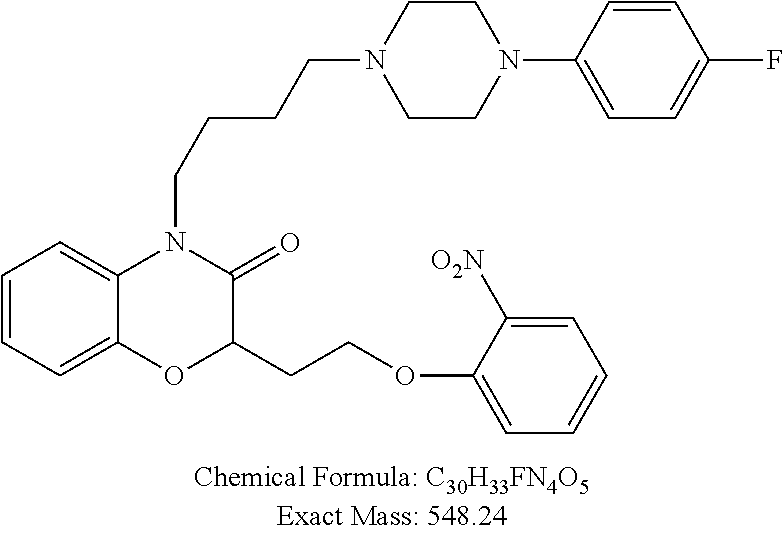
C1=CC=C2C(=C1)N(CCCCN1CCN(C3=CC=C(F)C=C3)CC1)C(=O)C(CCOC1=CC=CC=C1[O2N])O2
